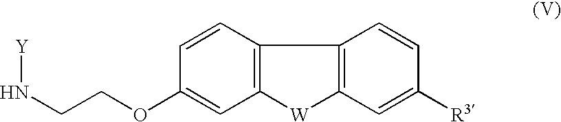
C12=C(C3=C([W]1)C=C(OCCN[Y])C=C3)C=CC([R3])=C2
